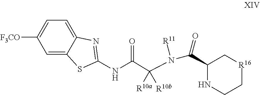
C1=C2C(=CC=C1[F3CO])N=C(NC(C(N(C(C1NCC[R16]C1)=O)[R11])([R10b])[R10a])=O)S2
